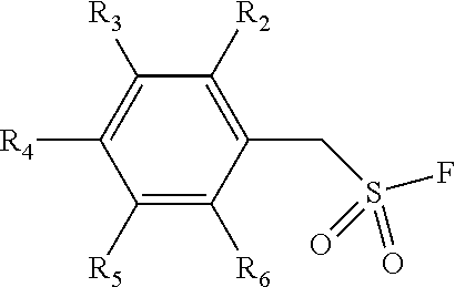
C1([R5])=C([R6])C(CS(F)(=O)=O)=C([R2])C([R3])=C1[R4]
